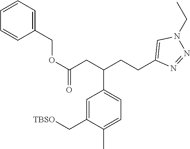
C1(COC(=O)CC(CCC2=CN(CC)N=N2)C2=CC=C(C)C(C[TBSO])=C2)=CC=CC=C1
